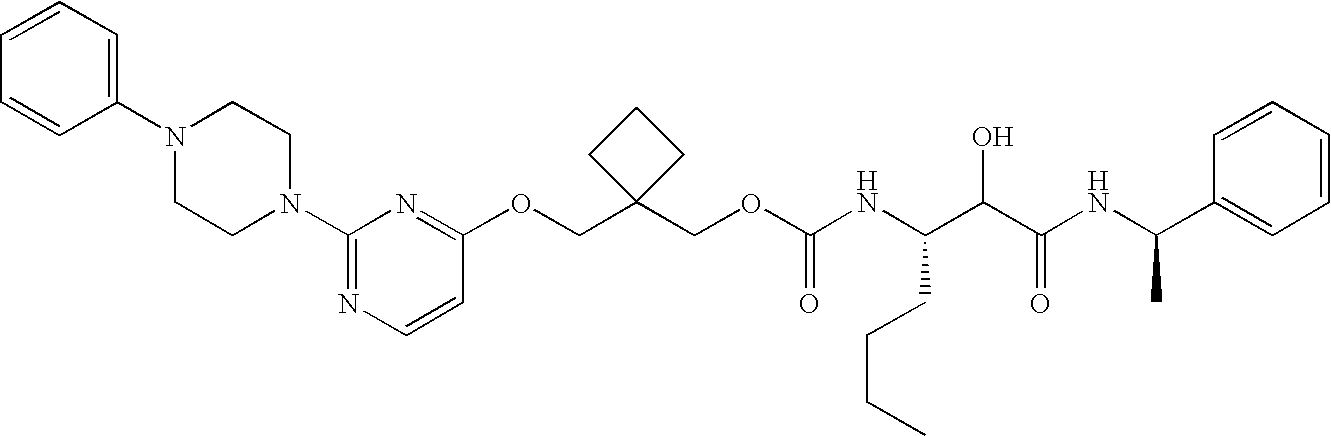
O(CC1(COC2=NC(N3CCN(C4=CC=CC=C4)CC3)=NC=C2)CCC1)C(NC(C(C(NC(C1=CC=CC=C1)C)=O)O)CCCC)=O
